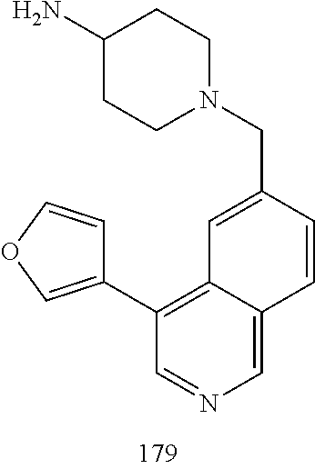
C1(N)CCN(CC2=CC3=C(C4=COC=C4)C=NC=C3C=C2)CC1
